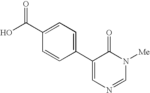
C1(C(O)=O)=CC=C(C2=CN=CN([Me])C2=O)C=C1
